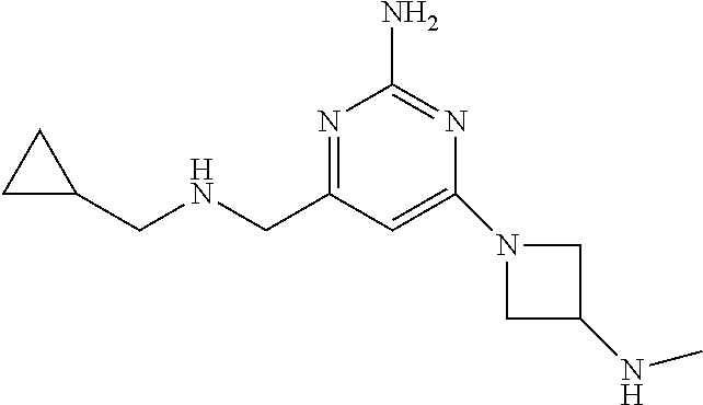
C1C(CNCC2=NC(N)=NC(N3CC(NC)C3)=C2)C1
